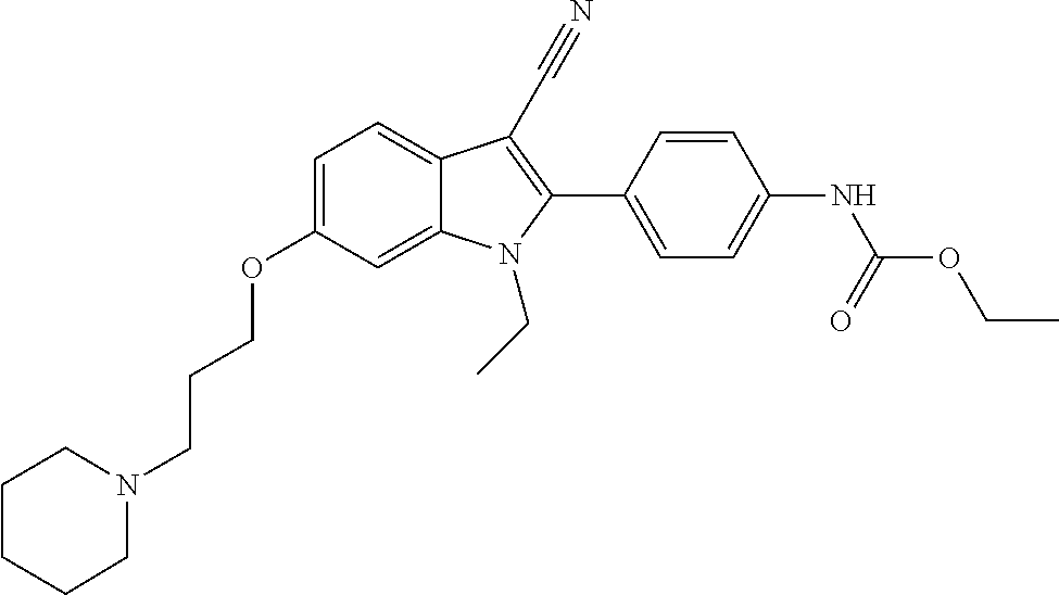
C1=C2C(=CC=C1OCCCN1CCCCC1)C(C#N)=C(C1=CC=C(NC(=O)OCC)C=C1)N2CC
